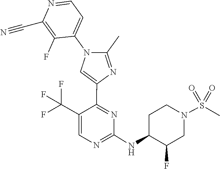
C1(NC2C(F)CN(S(=O)(=O)C)CC2)=NC=C(C(F)(F)F)C(C2=CN(C3=CC=NC(C#N)=C3F)C(C)=N2)=N1
